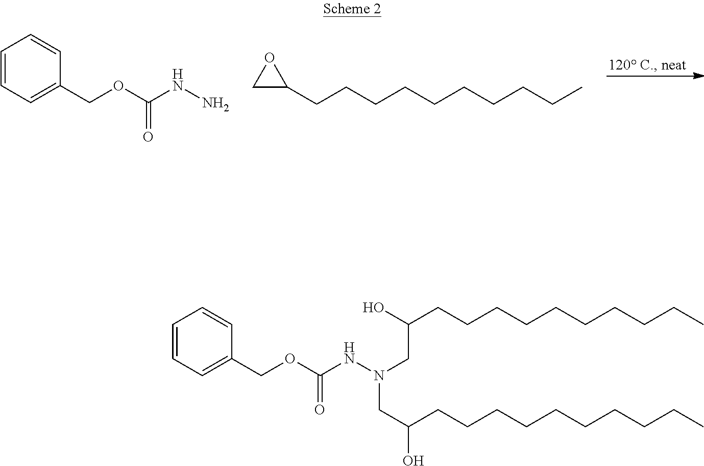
C1=CC=C(COC(NN)=O)C=C1.C1C(CCCCCCCCCC)O1.C1=CC=C(COC(NN(CC(O)CCCCCCCCCC)CC(O)CCCCCCCCCC)=O)C=C1
